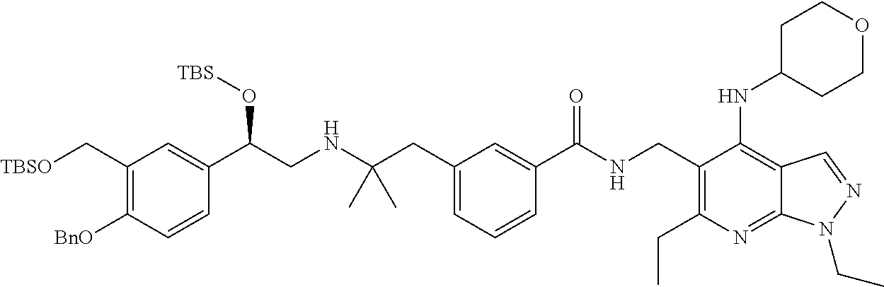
C1(C[TBSO])=C([BnO])C=CC(C(CNC(C)(CC2=CC=CC(C(NCC3=C(CC)N=C4C(=C3NC3CCOCC3)C=NN4CC)=O)=C2)C)O[TBS])=C1
